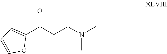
C1(C(CCN(C)C)=O)=CC=CO1
